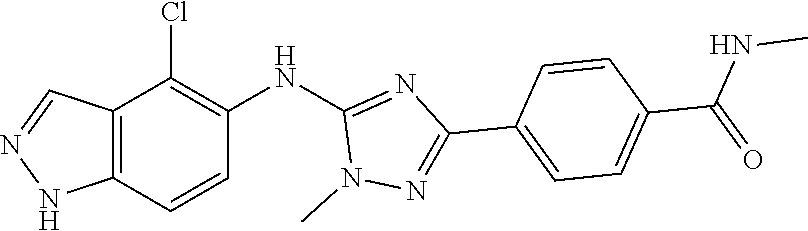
C12=C(NN=C1)C=CC(NC1=NC(C3=CC=C(C(=O)NC)C=C3)=NN1C)=C2Cl
